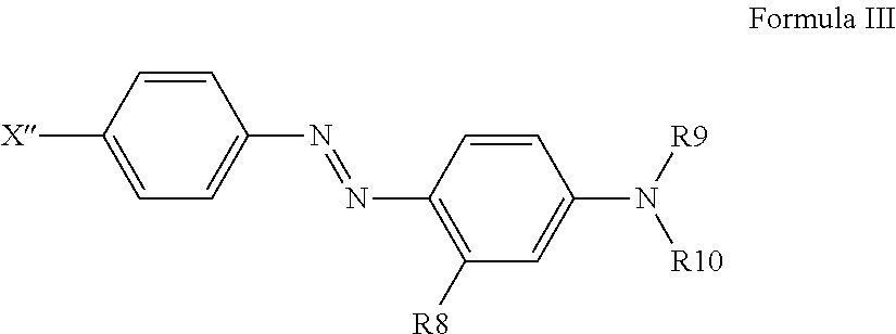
C1=CC(N=NC2=C([R8])C=C(N([R9])[R10])C=C2)=CC=C1[X]
